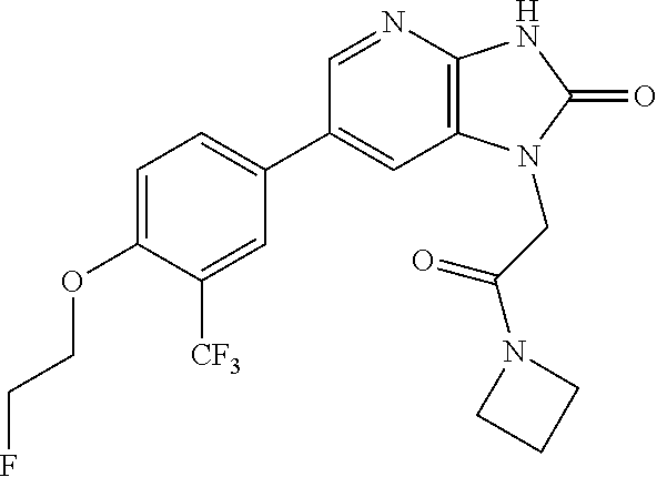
C1(C2=CC=C(OCCF)C([CF3])=C2)=CC2=C(N=C1)NC(=O)N2CC(N1CCC1)=O
